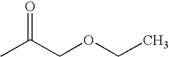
CC(COCC)=O
